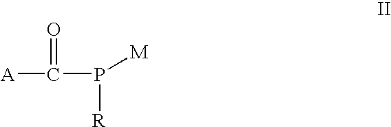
[A]C(P([M])[R])=O
